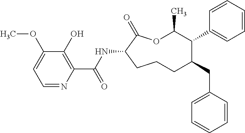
O1C(C)C(C2=CC=CC=C2)C(CC2=CC=CC=C2)CCCC(NC(C2=C(O)C(OC)=CC=N2)=O)C1=O
